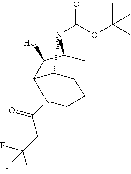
C1(O)C2CC3CC(C1N(C(=O)CC(F)(F)F)C3)N2C(OC(C)(C)C)=O
